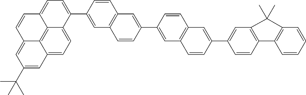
C1(C2=CC3=C(C=C2)C2=C(C=CC=C2)C3(C)C)=CC2=C(C=C1)C=C(C1=CC3=C(C=C(C4=CC=C5C6=C7C(=CC(C(C)(C)C)=CC7=CC=C64)C=C5)C=C3)C=C1)C=C2
